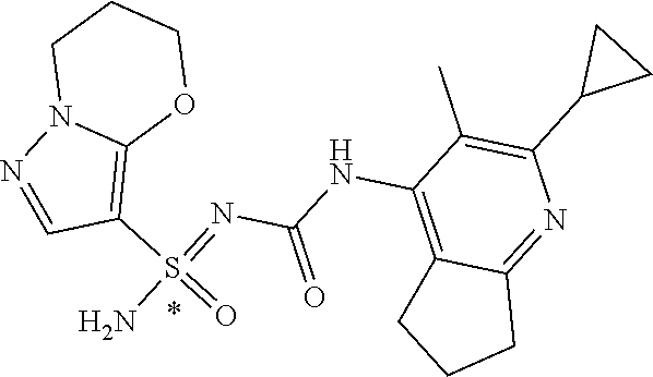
N1=CC(S(=NC(=O)NC2=C3CCCC3=NC(C3CC3)=C2C)(=O)N)=C2N1CCCO2
